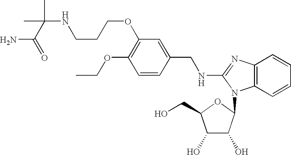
C1(OCC)=C(OCCCNC(C(=O)N)(C)C)C=C(CNC2=NC3=C(C=CC=C3)N2C2C(O)C(O)C(CO)O2)C=C1
